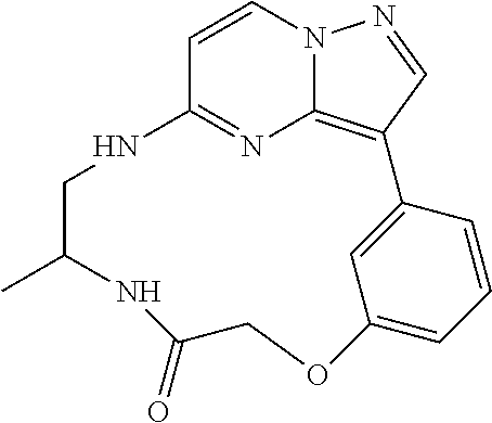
C1=CN2C3=C(C=N2)C2=CC(=CC=C2)OCC(=O)NC(C)CNC1=N3
